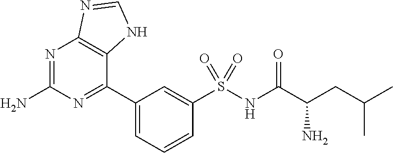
N1=C(N)N=C(C2=CC=CC(S(NC(C(CC(C)C)N)=O)(=O)=O)=C2)C2=C1N=CN2
